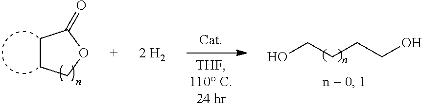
C1CCOC1=O.OCCCCO
